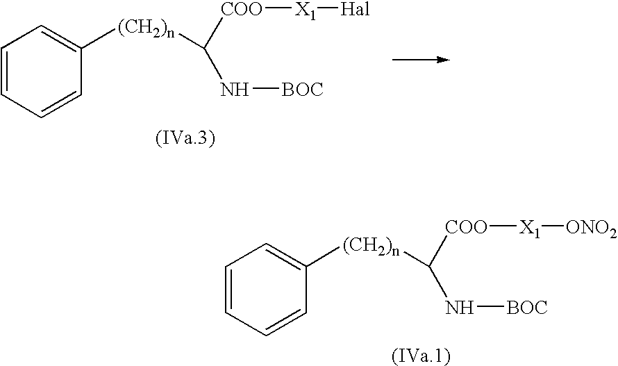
C1=CC=CC([(CH2)n]C([COO][X1][Hal])N[BOC])=C1.C1=CC=CC([(CH2)n]C([COO][X1][ONO2])N[BOC])=C1
